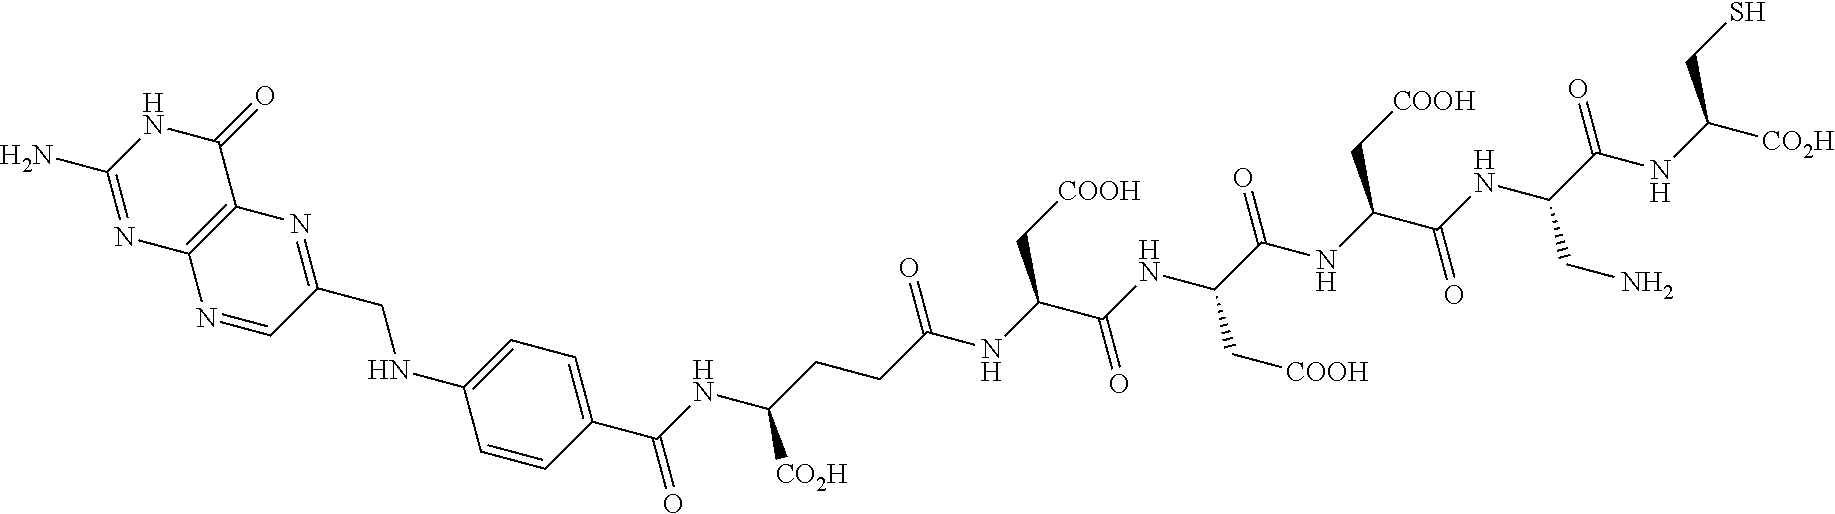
N(C(C(NC(C[COOH])C(=O)NC(C[COOH])C(NC(C(NC([CO2H])CS)=O)CN)=O)=O)C[COOH])C(=O)CCC(NC(C1=CC=C(NCC2=NC3=C(N=C(N)NC3=O)N=C2)C=C1)=O)[CO2H]
